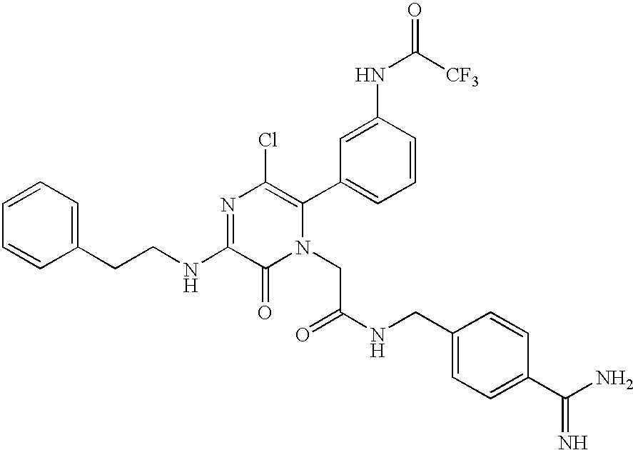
C1=CC=CC(CCNC2=NC(Cl)=C(C3=CC=CC(NC([CF3])=O)=C3)N(CC(=O)NCC3=CC=C(C(N)=N)C=C3)C2=O)=C1
